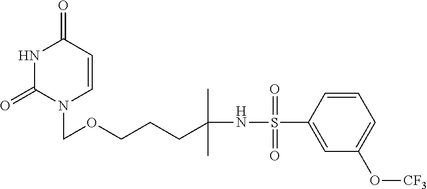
N1C(=O)N(COCCCC(NS(C2=CC(O[CF3])=CC=C2)(=O)=O)(C)C)C=CC1=O
